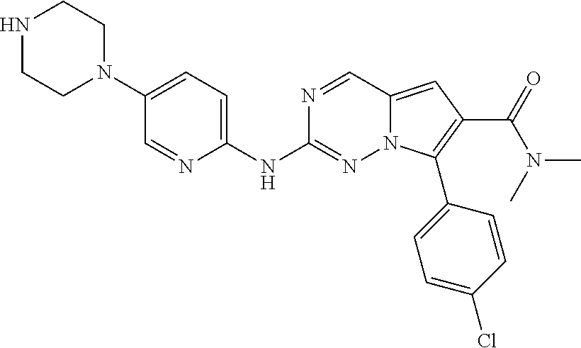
N1CCN(C2=CC=C(NC3=NN4C(=CC(C(=O)N(C)C)=C4C4=CC=C(Cl)C=C4)C=N3)N=C2)CC1
